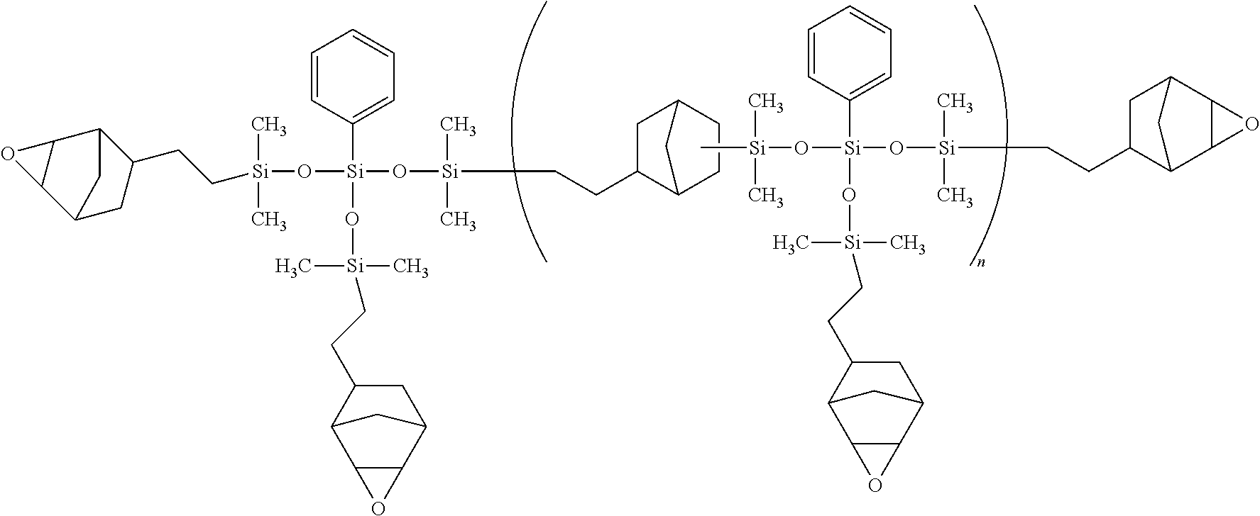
C([Si](O[Si](O[Si](CCC1C2CCC(C1)C2)(C)C)(O[Si](CCC1C2C3C(C(C1)C2)O3)(C)C)C1=CC=CC=C1)(C)C)CC1C2C3C(C(C1)C2)O3.C[Si](O[Si](O[Si](CCC1C2C3C(C(C1)C2)O3)(C)C)(O[Si](CCC1C2C3C(C(C1)C2)O3)(C)C)C1=CC=CC=C1)(C)C
